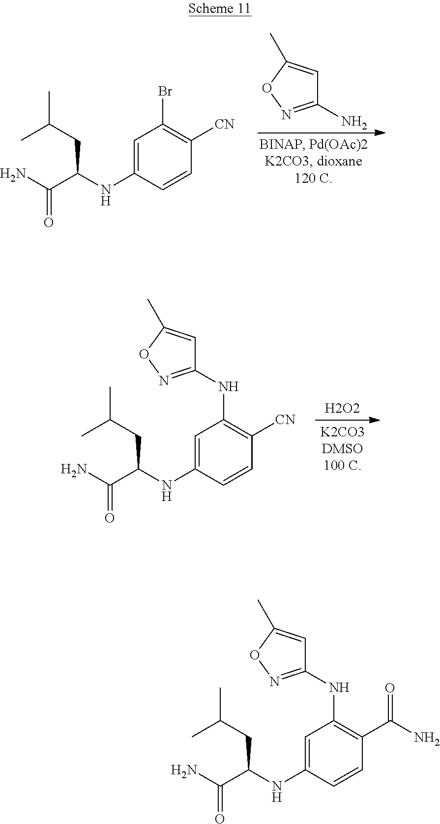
C1=C(C)ON=C1N.CC(CC(C(N)=O)NC1=CC(Br)=C([CN])C=C1)C.[H2O2].CC(CC(C(N)=O)NC1=CC(NC2=NOC(C)=C2)=C([CN])C=C1)C.CC(CC(C(N)=O)NC1=CC(NC2=NOC(C)=C2)=C(C(N)=O)C=C1)C
